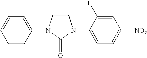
C1=CC(N2CCN(C3=CC=C([NO2])C=C3F)C2=O)=CC=C1
